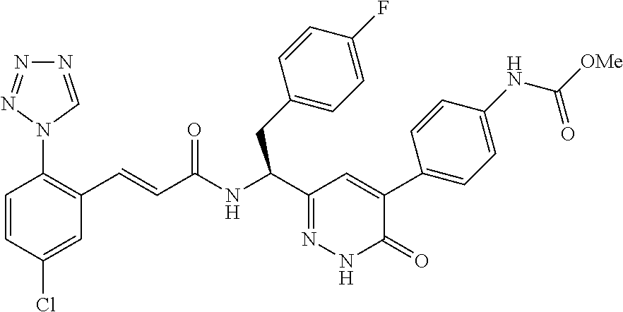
C1=CC(Cl)=CC(C=CC(NC(C2=NNC(=O)C(C3=CC=C(NC([OMe])=O)C=C3)=C2)CC2=CC=C(F)C=C2)=O)=C1N1C=NN=N1
